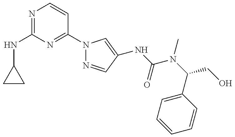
C1(NC2=NC=CC(N3N=CC(NC(=O)N(C(C4=CC=CC=C4)CO)C)=C3)=N2)CC1
